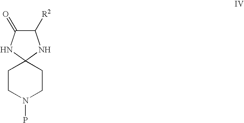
C1CN(P)CCC12NC(=O)C([R2])N2
